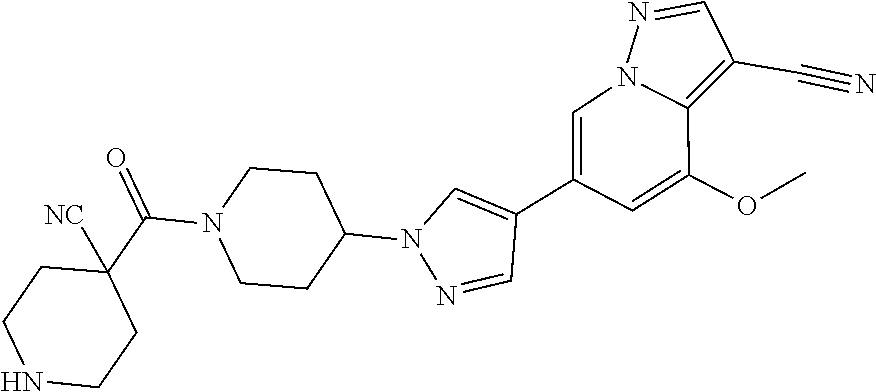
C1(C2=CN3C(=C(C#N)C=N3)C(OC)=C2)=CN(C2CCN(C(C3([NC])CCNCC3)=O)CC2)N=C1
